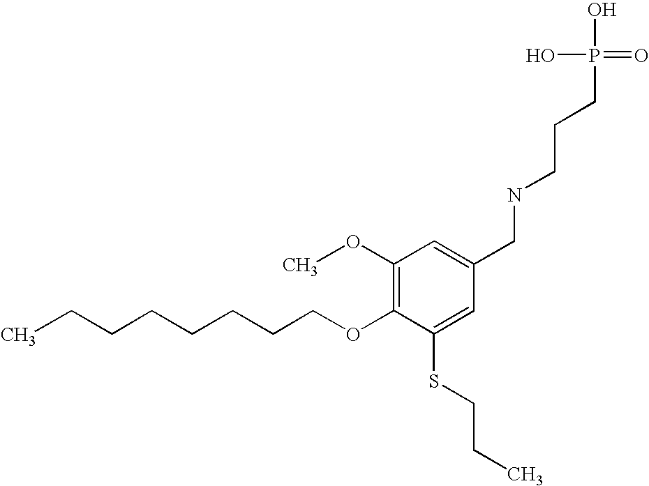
C(CCCCCCOC1=C(OC)C=C(CNCCCP(O)(O)=O)C=C1SCCC)C
